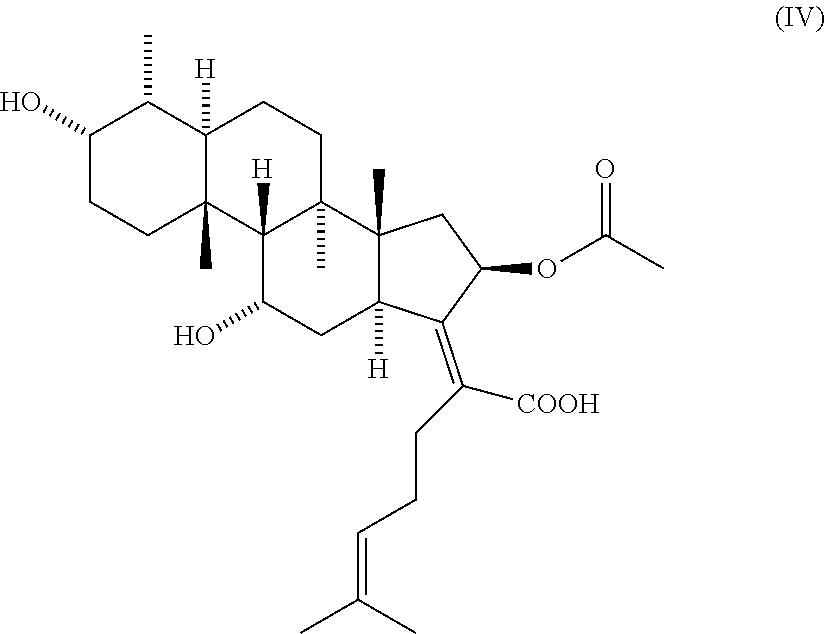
C(CC(=C1C2([H])CC(O)C3([H])C4(C)CCC(O)C(C)C4([H])CCC3(C)C2(C)CC1OC(C)=O)[COOH])C=C(C)C
